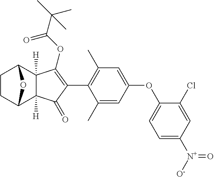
C1CC2C3([H])C([H])(C1O2)C(OC(C(C)(C)C)=O)=C(C1=C(C)C=C(OC2=CC=C([N+]([O-])=O)C=C2Cl)C=C1C)C3=O
